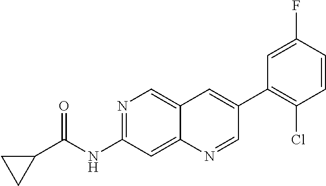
N1=C(NC(C2CC2)=O)C=C2C(=C1)C=C(C1=C(Cl)C=CC(F)=C1)C=N2
